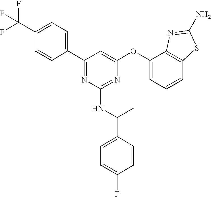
C1(C(F)(F)F)=CC=C(C2=NC(NC(C3=CC=C(F)C=C3)C)=NC(OC3=CC=CC4=C3N=C(N)S4)=C2)C=C1
